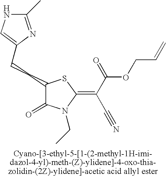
C(CC1C(=O)N(CC)C(=C(C(=O)OCC=C)C#N)S1)C1=CNC(C)=N1
